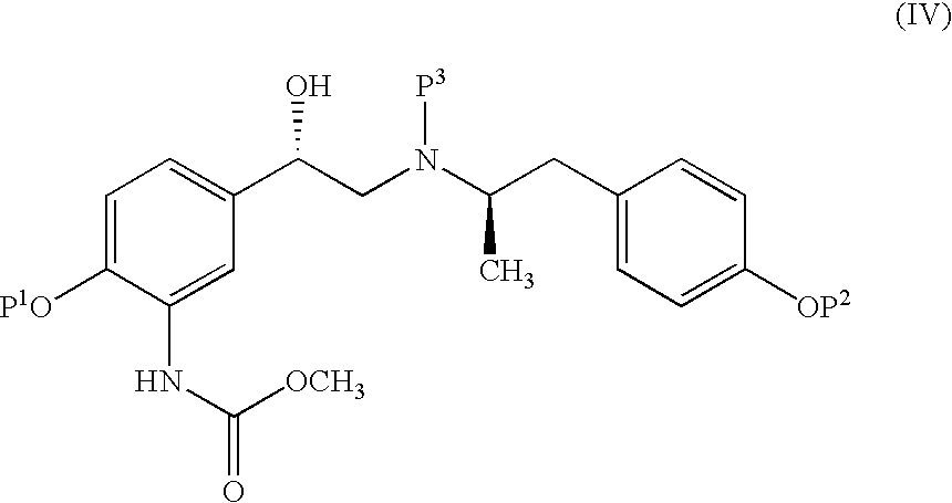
C1=C([P1O])C(NC(=O)[OCH3])=CC(C(CN(C(CC2=CC=C([OP2])C=C2)C)[P3])O)=C1
